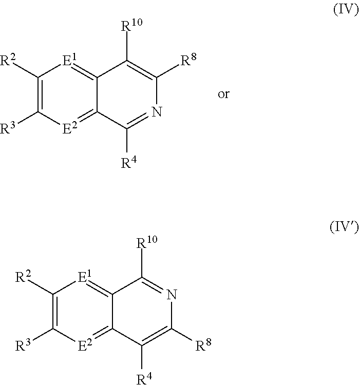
C1([R2])=C([R3])[E2]=C2C(=[E1]1)C([R10])=C([R8])N=C2[R4].C1([R2])=C([R3])[E2]=C2C(=[E1]1)C([R10])=NC([R8])=C2[R4]
